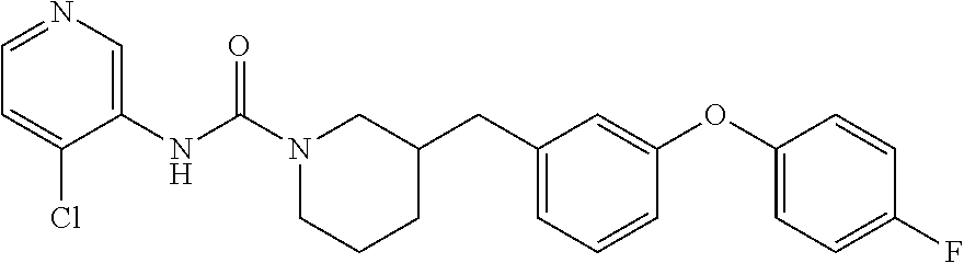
N1(C(NC2=CN=CC=C2Cl)=O)CCCC(CC2=CC=CC(OC3=CC=C(F)C=C3)=C2)C1
